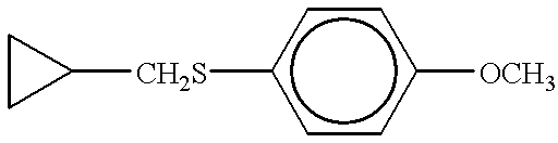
C1CC1[CH2S]c1ccc([OCH3])cc1
